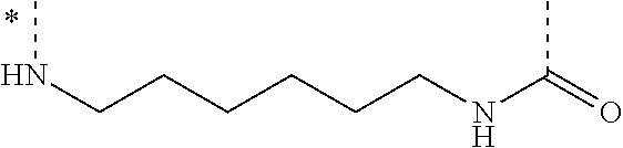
CNCCCCCCNC(C)=O
